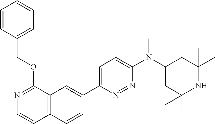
C12=C(C=C(C3=CC=C(N(C4CC(C)(C)NC(C)(C)C4)C)N=N3)C=C1)C(OCC1=CC=CC=C1)=NC=C2
